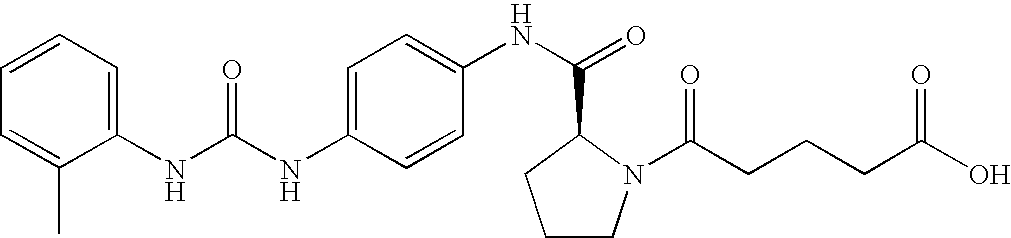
C1=C(NC(NC2=CC=CC=C2C)=O)C=CC(NC(=O)C2N(C(CCCC(O)=O)=O)CCC2)=C1
